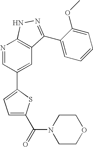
N1=CC(C2=CC=C(C(=O)N3CCOCC3)S2)=CC2=C1NN=C2C1=CC=CC=C1OC
